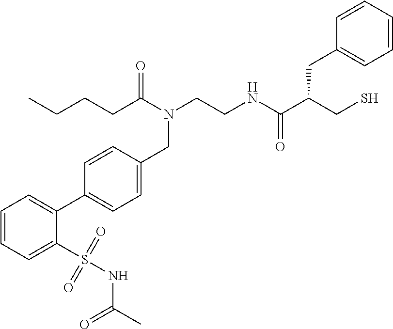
C1=CC=C(S(NC(C)=O)(=O)=O)C(C2=CC=C(CN(C(CCCC)=O)CCNC(C(CS)CC3=CC=CC=C3)=O)C=C2)=C1
